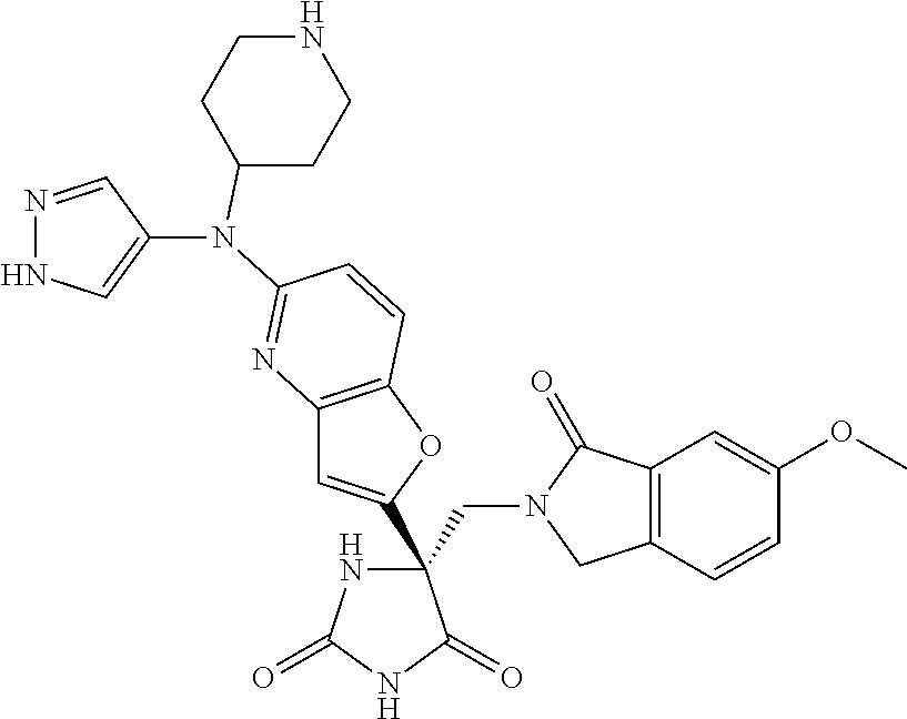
C(C1(C2=CC3=C(O2)C=CC(N(C2=CNN=C2)C2CCNCC2)=N3)NC(=O)NC1=O)N1CC2=C(C1=O)C=C(OC)C=C2
